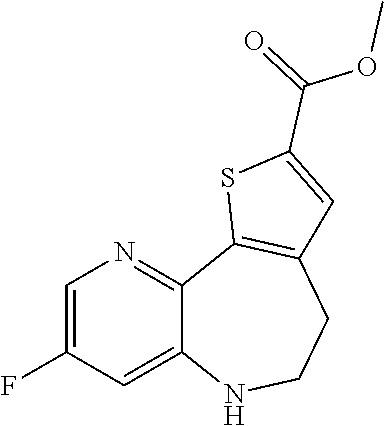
C1=C(F)C=C2C(=N1)C1=C(CCN2)C=C(C(=O)OC)S1
